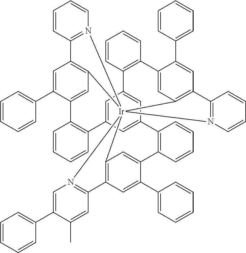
C1=C2C=C3C=C1C1=C(C=CC=C1)C1=CC4=C(C=C1C1=CC=CC=C1)C1=N(C=CC=C1)[Ir]415(C4=C(C=C(C6=CC=CC=C6)C(=C4)C4=C3C=CC=C4)C3=N1C=C(C1=CC=CC=C1)C(C)=C3)C1=C(C=C(C3=CC=CC=C3)C(=C1)C1=C2C=CC=C1)C1=N5C=CC=C1
